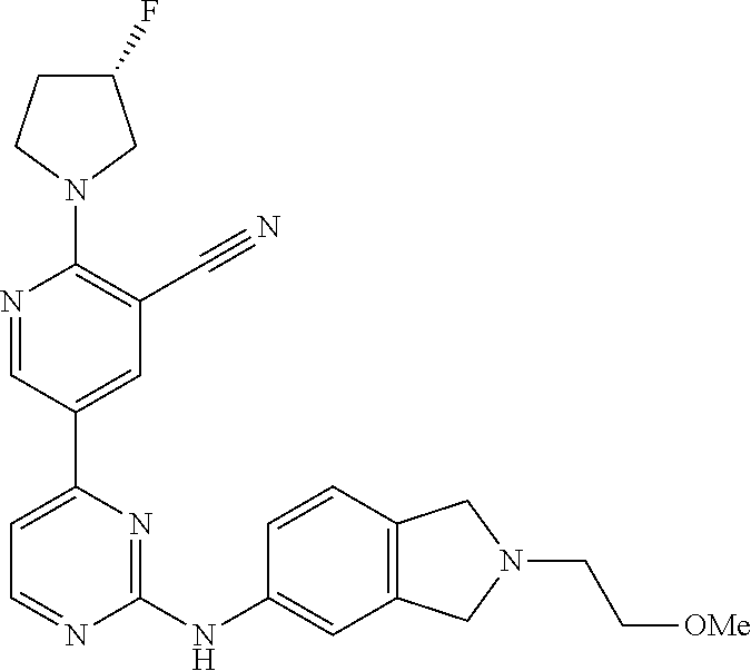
C1(F)CCN(C2=C(C#N)C=C(C3=CC=NC(NC4=CC5=C(C=C4)CN(CC[OMe])C5)=N3)C=N2)C1
